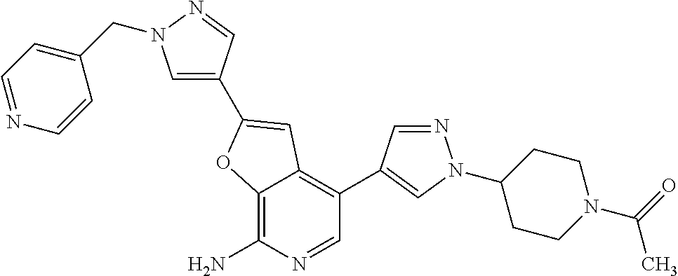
C12=C(N)N=CC(C3=CN(C4CCN(C(=O)C)CC4)N=C3)=C1C=C(C1=CN(CC3=CC=NC=C3)N=C1)O2
